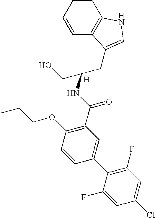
C1=CC=CC2=C1NC=C2CC(CO)NC(C1=C(OCCC)C=CC(C2=C(F)C=C(Cl)C=C2F)=C1)=O.[H]
